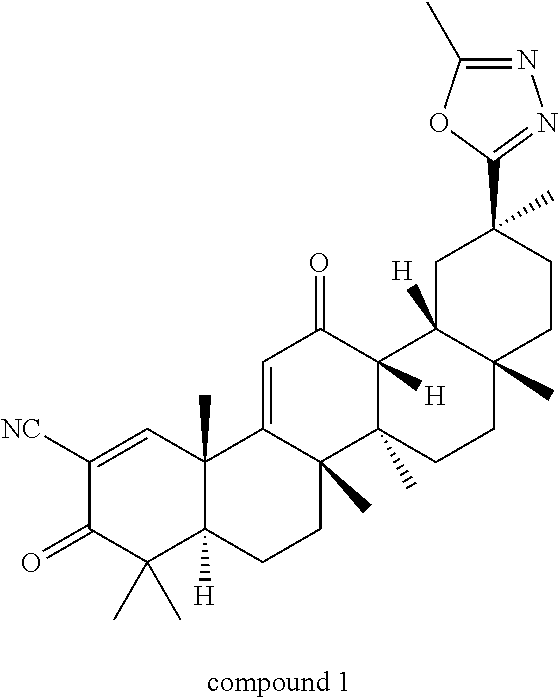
C1([NC])=CC2(C)C([H])(C(C)(C)C1=O)CCC1(C)C2=CC(=O)C2([H])C1(C)CCC1(C)C2([H])CC(C)(C2=NN=C(C)O2)CC1
